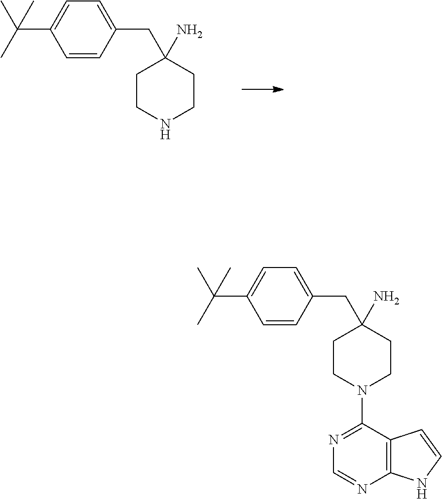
C1=CC(CC2(N)CCN(C3=NC=NC4=C3C=CN4)CC2)=CC=C1C(C)(C)C.C1=CC(CC2(N)CCNCC2)=CC=C1C(C)(C)C
